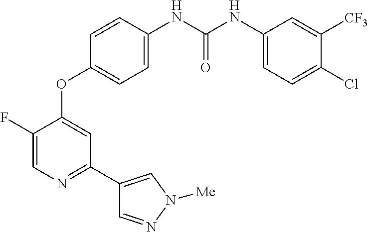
C1(F)=CN=C(C2=CN([Me])N=C2)C=C1OC1=CC=C(NC(NC2=CC=C(Cl)C([CF3])=C2)=O)C=C1
